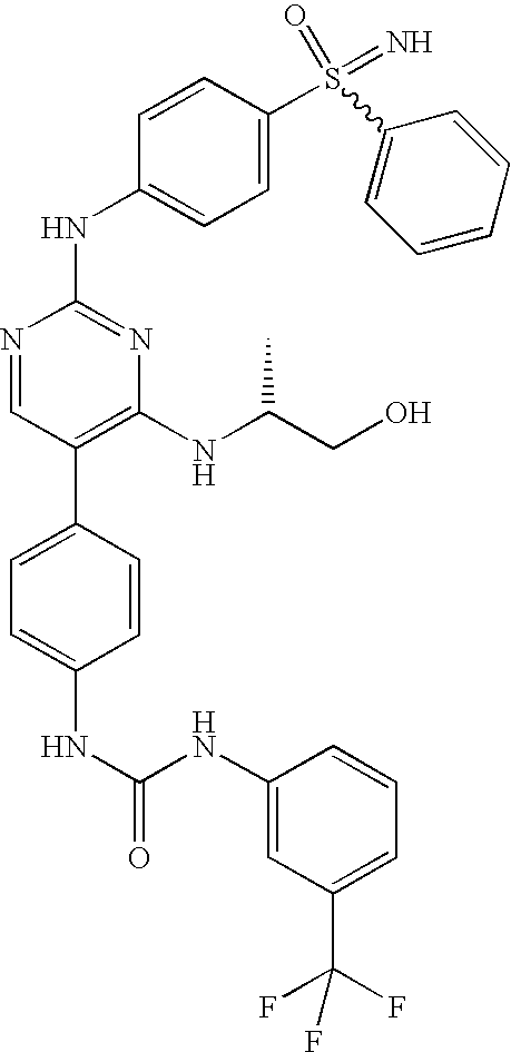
N(C1=CC(C(F)(F)F)=CC=C1)C(NC1=CC=C(C2=C(NC(CO)C)N=C(NC3=CC=C(S(=O)(=N)C4=CC=CC=C4)C=C3)N=C2)C=C1)=O
